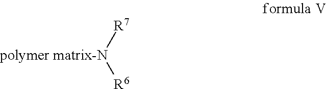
[polymer matrix-N]([R7])[R6]
